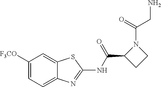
C1([F3CO])=CC=C2C(=C1)SC(NC(C1CCN1C(CN)=O)=O)=N2
